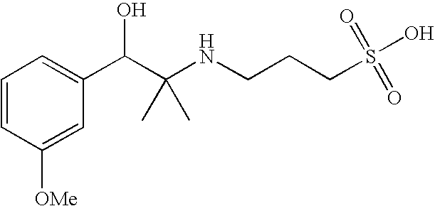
C1=CC([OMe])=CC(C(C(NCCCS(=O)(=O)O)(C)C)O)=C1
